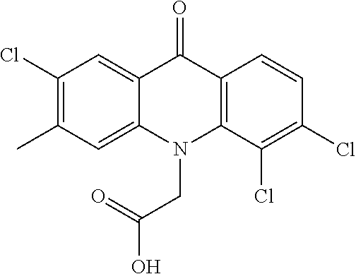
C12=CC(Cl)=C(C)C=C1N(CC(O)=O)C1=C(C2=O)C=CC(Cl)=C1Cl
